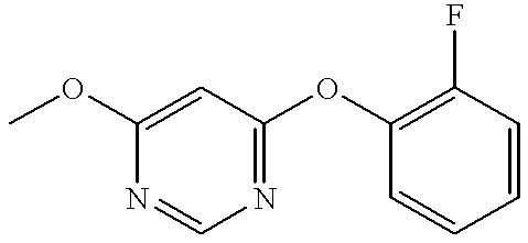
COC1=CC(OC2=C(F)C=CC=C2)=NC=N1
